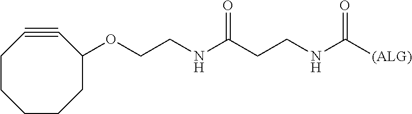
N(C([(ALG)])=O)CCC(NCCOC1C#CCCCCC1)=O
